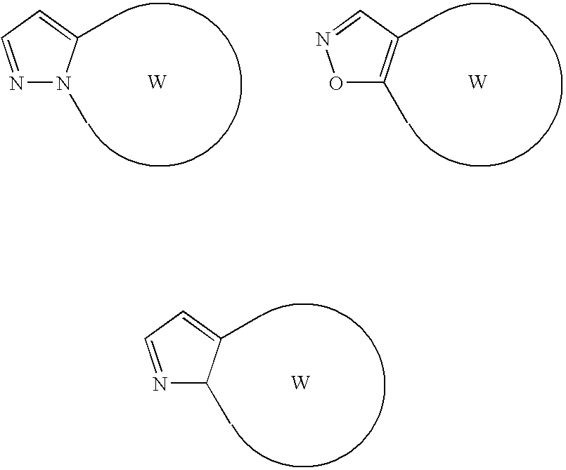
N1=CC=C(C)C1C.[W].N1=CC=C(C)N1C.[W].O1C(C)=C(C)C=N1.[W]
